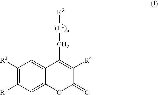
C12=CC([R2])=C([R1])C=C1OC(=O)C([R4])=C2C[(L1)a][R3]
